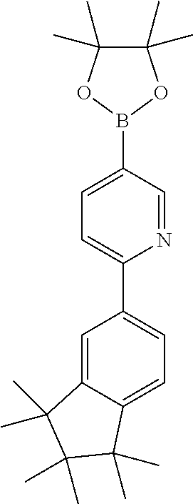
B1(C2=CC=C(C3=CC=C4C(=C3)C(C)(C)C(C)(C)C4(C)C)N=C2)OC(C)(C)C(C)(C)O1
